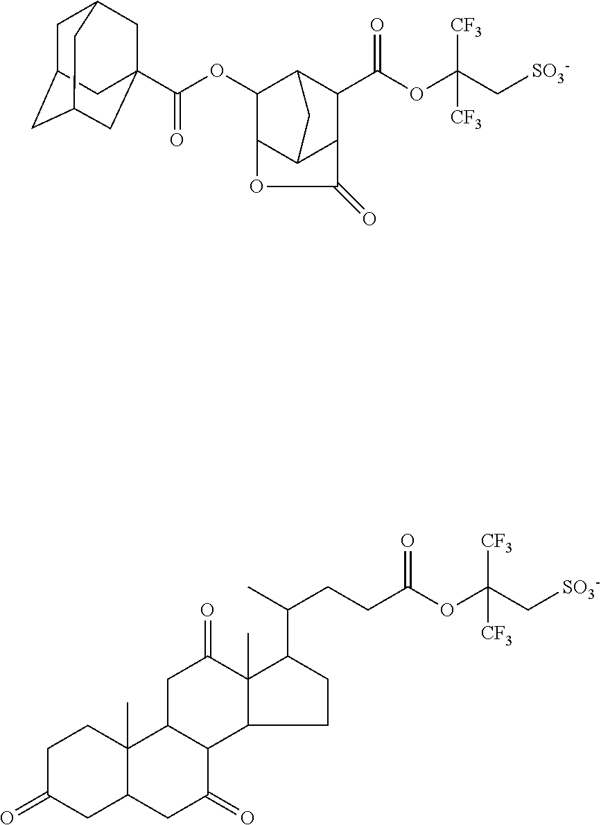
C(OC(C[SO3-])([CF3])[CF3])(=O)C1C2C3C(C(OC(=O)C45CC6CC(CC(C4)C6)C5)C1C3)OC2=O.C(C(C1C2(C)C(CC1)C1C(CC2=O)C2(C)C(CC1=O)CC(=O)CC2)C)CC(OC(C[SO3-])([CF3])[CF3])=O
